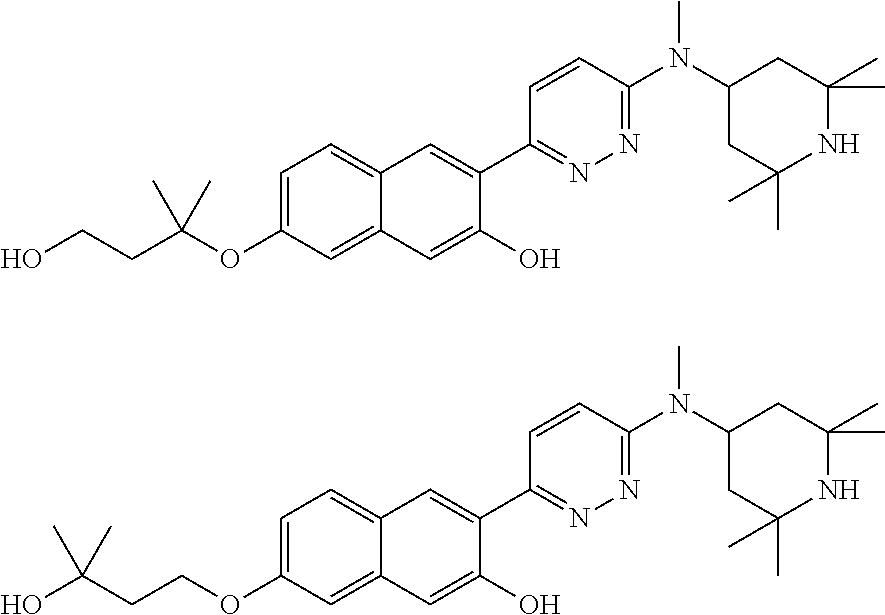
C1(C2=CC3=CC=C(OC(CCO)(C)C)C=C3C=C2O)=NN=C(N(C2CC(C)(C)NC(C)(C)C2)C)C=C1.C1(C2=CC3=CC=C(OCCC(O)(C)C)C=C3C=C2O)=NN=C(N(C2CC(C)(C)NC(C)(C)C2)C)C=C1
